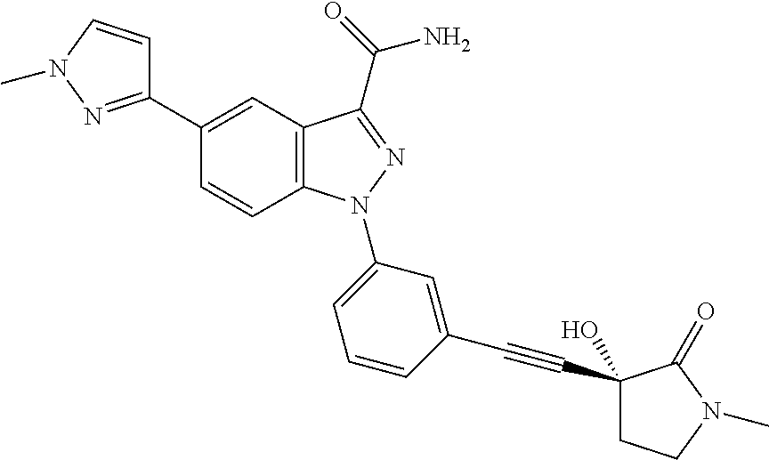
C1(C2=CC3=C(C=C2)N(C2=CC=CC(C#CC4(O)CCN(C)C4=O)=C2)N=C3C(=O)N)=NN(C)C=C1
